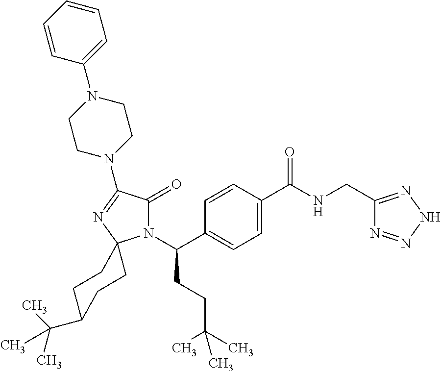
N1(C(C2=CC=C(C(NCC3=NNN=N3)=O)C=C2)CCC(C)(C)C)C(=O)C(N2CCN(C3=CC=CC=C3)CC2)=NC12CCC(C(C)(C)C)CC2
